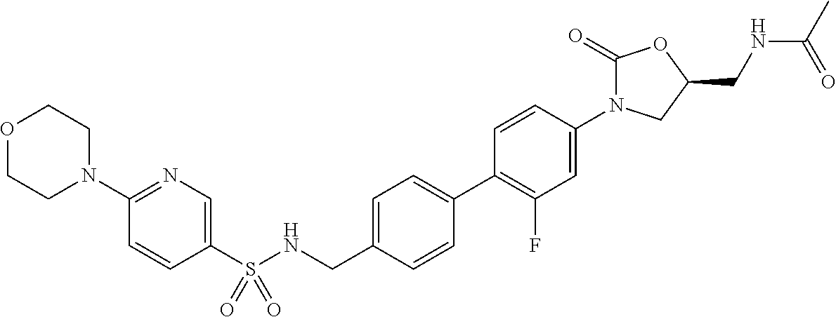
C1(S(NCC2=CC=C(C3=C(F)C=C(N4C(=O)OC(CNC(C)=O)C4)C=C3)C=C2)(=O)=O)=CN=C(N2CCOCC2)C=C1
